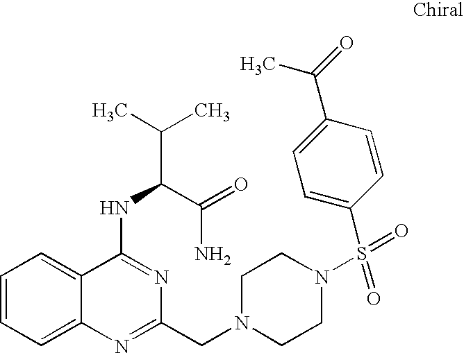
C1=CC=C2C(=C1)C(NC(C(C)C)C(=O)N)=NC(CN1CCN(S(=O)(C3=CC=C(C(=O)C)C=C3)=O)CC1)=N2
